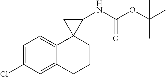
C1(Cl)=CC=C2C(=C1)CCCC21C(NC(OC(C)(C)C)=O)C1
